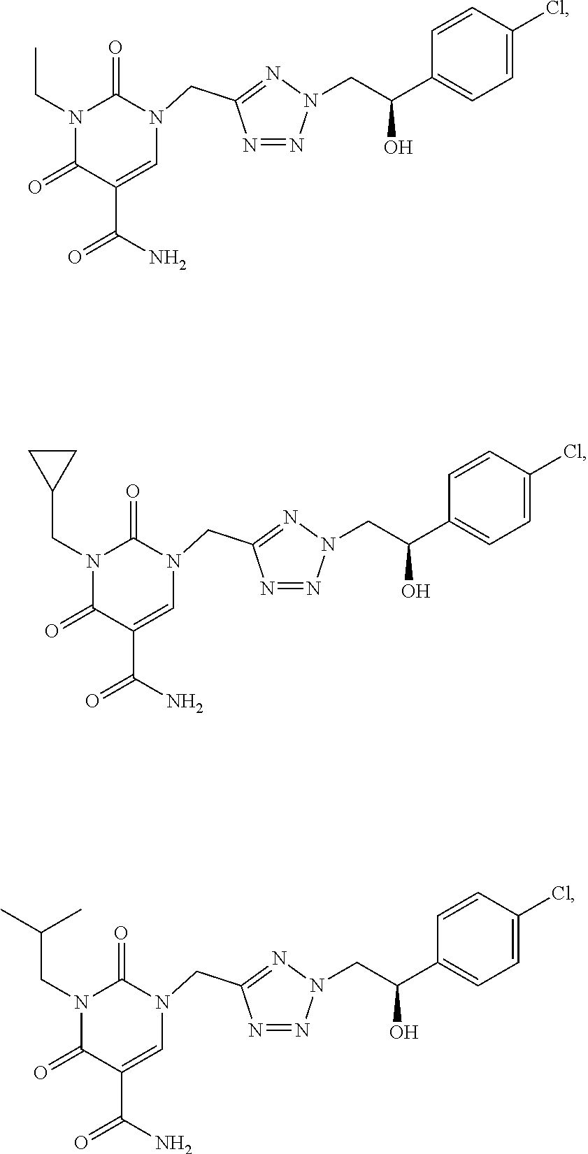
N1(CC)C(=O)C(C(N)=O)=CN(CC2=NN(CC(C3=CC=C(Cl)C=C3)O)N=N2)C1=O.N1(CC2CC2)C(=O)C(C(N)=O)=CN(CC2=NN(CC(C3=CC=C(Cl)C=C3)O)N=N2)C1=O.N1(CC(C)C)C(=O)C(C(N)=O)=CN(CC2=NN(CC(C3=CC=C(Cl)C=C3)O)N=N2)C1=O
